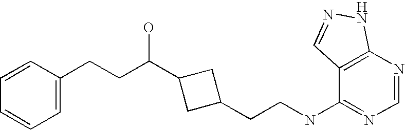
C1=CC(CCC(C2CC(CCNC3=NC=NC4=C3C=NN4)C2)O)=CC=C1
